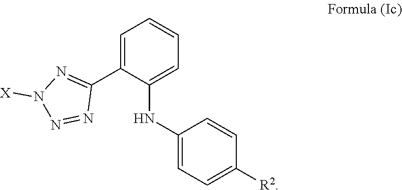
C1=C(C2=NN([X])N=N2)C(NC2=CC=C([R2])C=C2)=CC=C1
